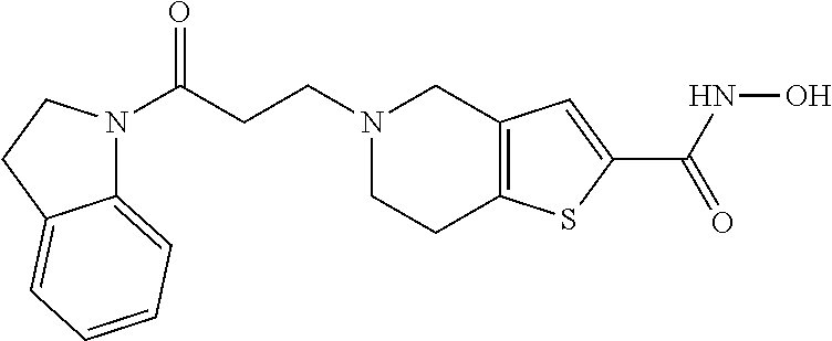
N1(CCC(N2C3=CC=CC=C3CC2)=O)CCC2=C(C1)C=C(C(=O)NO)S2
